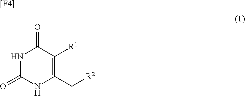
N1C(=O)NC(C[R2])=C([R1])C1=O.[[F4]]
